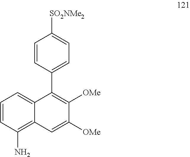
C1=CC(N)=C2C(=C1)C(C1=CC=C([SO2NMe2])C=C1)=C([OMe])C([OMe])=C2
